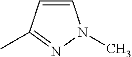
C1=CC(C)=NN1C
